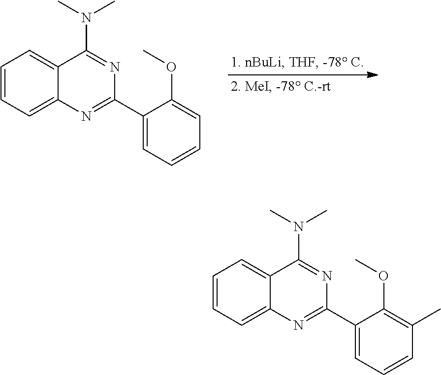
C12=CC=CC=C1C(N(C)C)=NC(C1=CC=CC=C1OC)=N2.C12=CC=CC=C1C(N(C)C)=NC(C1=CC=CC(C)=C1OC)=N2
